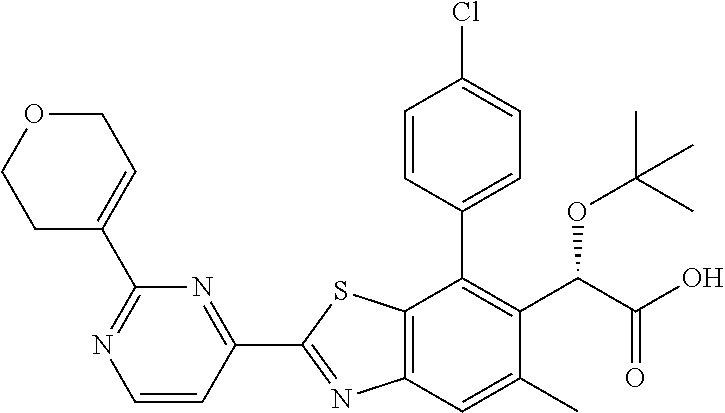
C1(C2=NC3=C(S2)C(C2=CC=C(Cl)C=C2)=C(C(OC(C)(C)C)C(=O)O)C(C)=C3)=NC(C2=CCOCC2)=NC=C1
